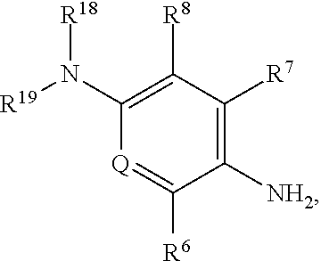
[R19]N([R18])C1=C([R8])C([R7])=C([NH2])C([R6])=[Q]1
